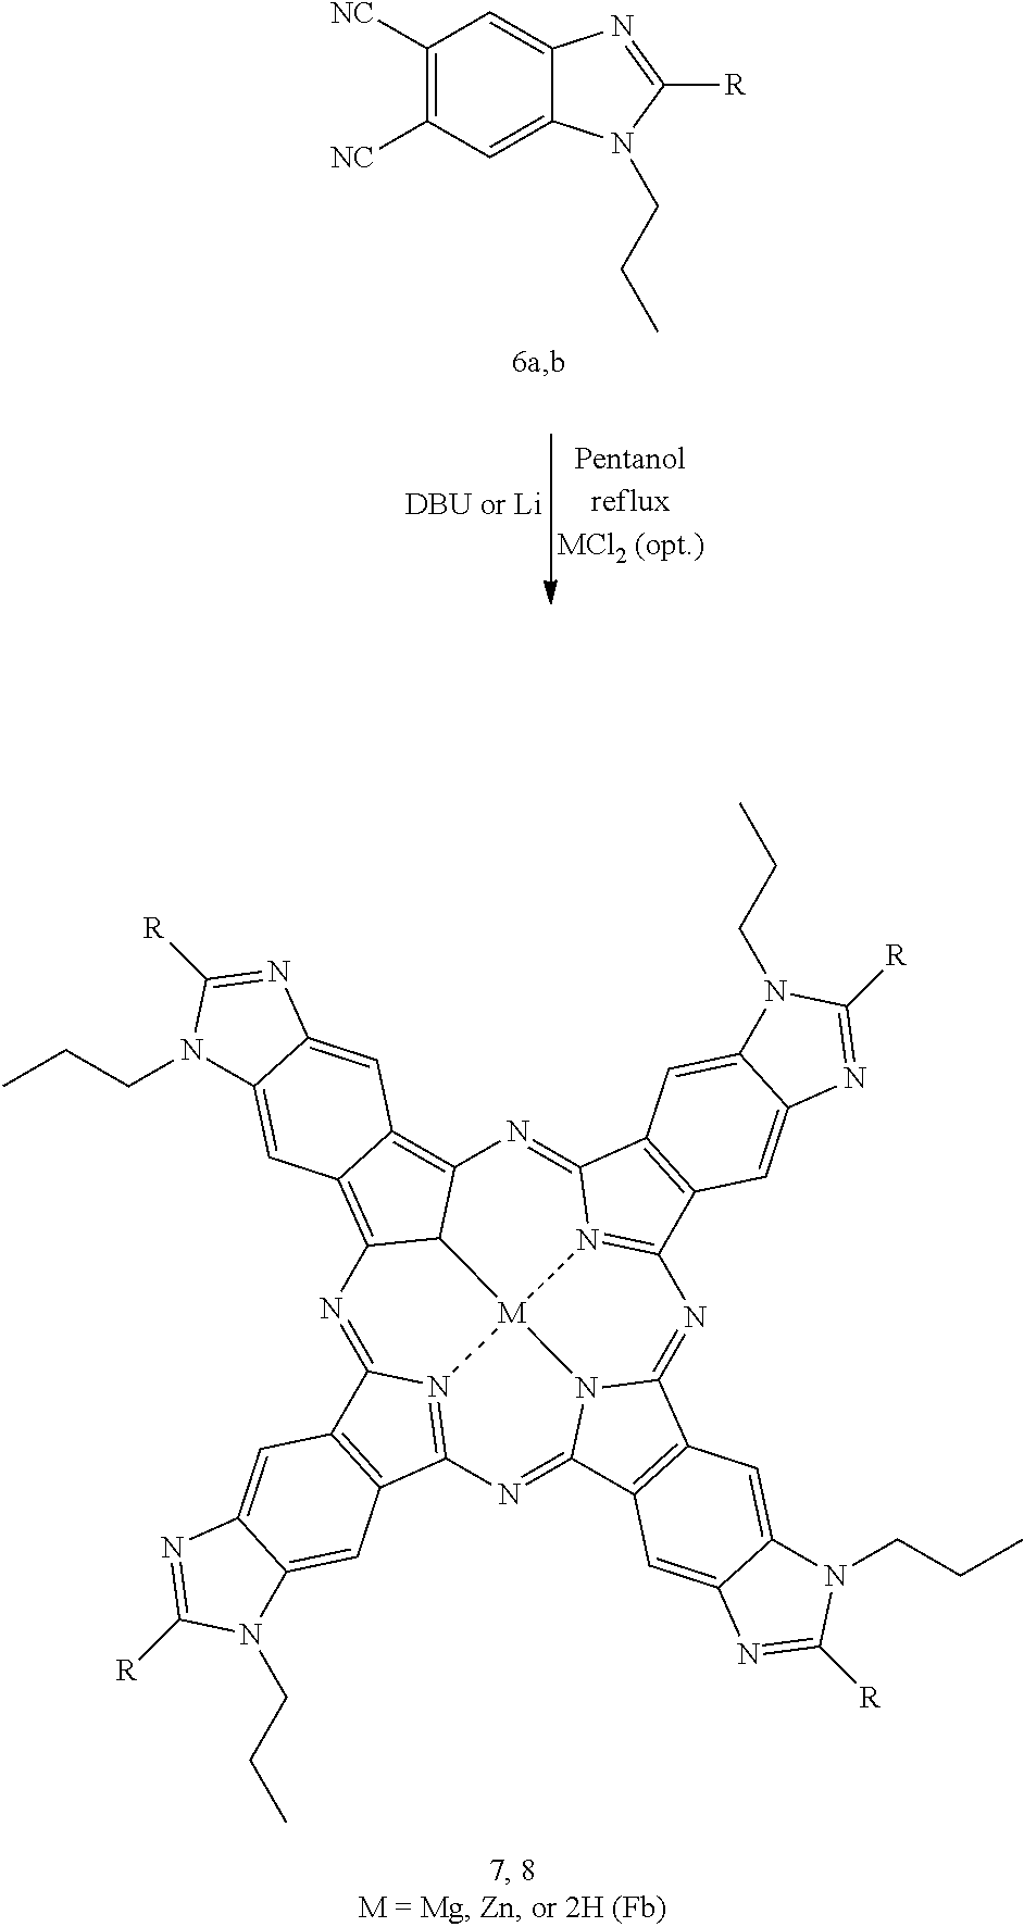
C1([NC])=C([NC])C=C2C(=C1)N=C([R])N2CCC.N1=C2N3=C(N=C4N5C(=NC6=N7C(=NC8=C9C(=C1C8[M]753)C=C1C(=C9)N=C([R])N1CCC)C1=C6C=C3C(=C1)N(CCC)C([R])=N3)C1=C4C=C3C(=C1)N(CCC)C([R])=N3)C1=C2C=C2C(=C1)N(CCC)C([R])=N2
